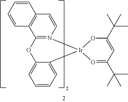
O1C(C(C)(C)C)=CC(C(C)(C)C)=O[Ir]12N1=C(C3=C(C=C1)C=CC=C3)OC1=CC=CC=C12
